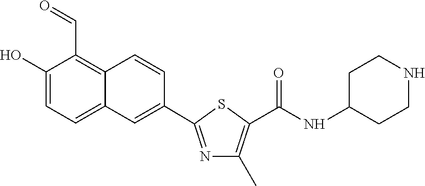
C1(O)=CC=C2C(=C1C=O)C=CC(C1=NC(C)=C(C(NC3CCNCC3)=O)S1)=C2
